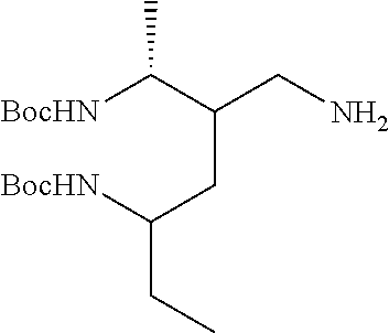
[BocHN]C(C(CN)CC(CC)[BocHN])C
